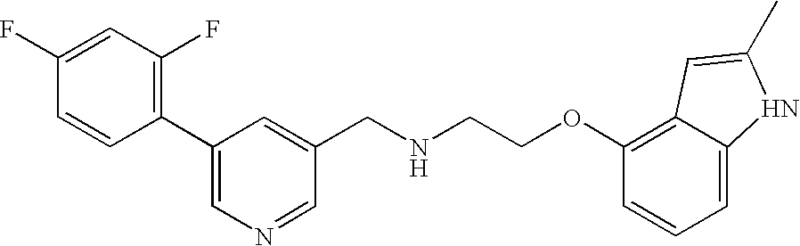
C1(F)=CC(F)=C(C2=CN=CC(CNCCOC3=C4C(=CC=C3)NC(C)=C4)=C2)C=C1
